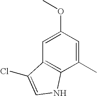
C1(OC)=CC2=C(C(C)=C1)NC=C2Cl
